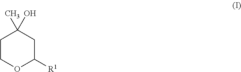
C1COC([R1])CC1(C)O
